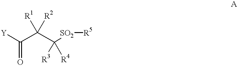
[Y]C(C(C([SO2][R5])([R3])[R4])([R1])[R2])=O
